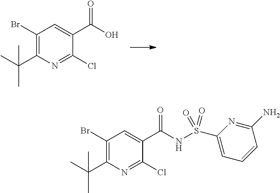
C1(Br)=C(C(C)(C)C)N=C(Cl)C(C(=O)O)=C1.C1(Br)=C(C(C)(C)C)N=C(Cl)C(C(=O)NS(C2=CC=CC(N)=N2)(=O)=O)=C1
